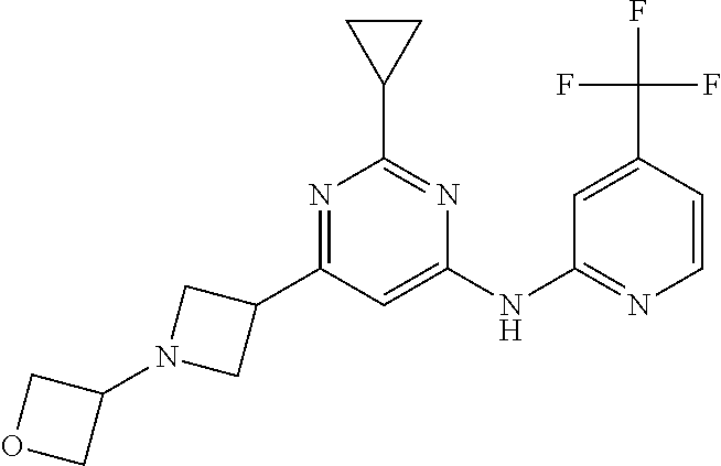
C1=C(NC2=NC=CC(C(F)(F)F)=C2)N=C(C2CC2)N=C1C1CN(C2COC2)C1
